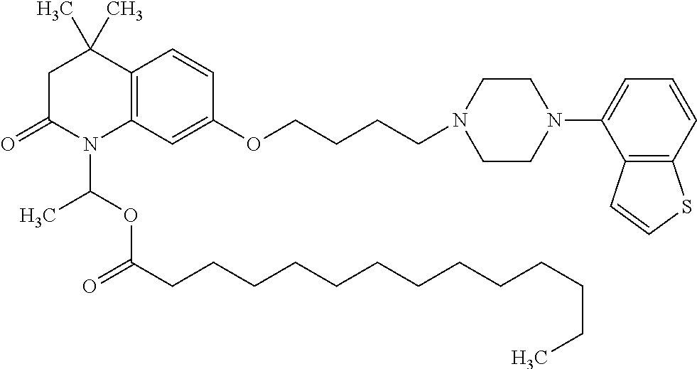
C1C(=O)N(C(OC(CCCCCCCCCCCCC)=O)C)C2=C(C1(C)C)C=CC(OCCCCN1CCN(C3=CC=CC4=C3C=CS4)CC1)=C2
